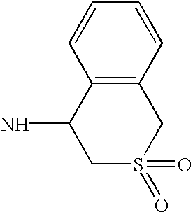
C12=C(C=CC=C1)CS(=O)(=O)CC2N
